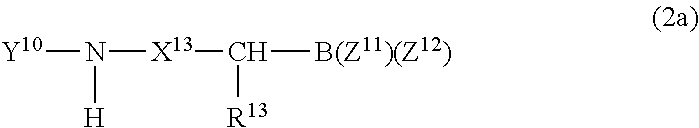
[X13](C([B(Z11)(Z12)])[R13])N([H])[Y10]
